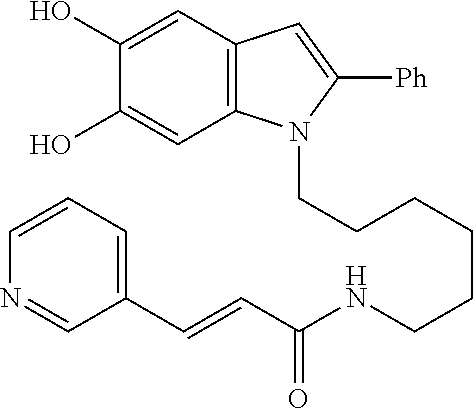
C(CCCCCNC(C=CC1=CC=CN=C1)=O)N1C2=C(C=C1[Ph])C=C(O)C(O)=C2
